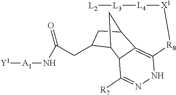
[Y1][A1]NC(=O)CC1C2C3C(=C([R8][X1][L4][L3][L2])NN=C3[R7])C(C1)C2
